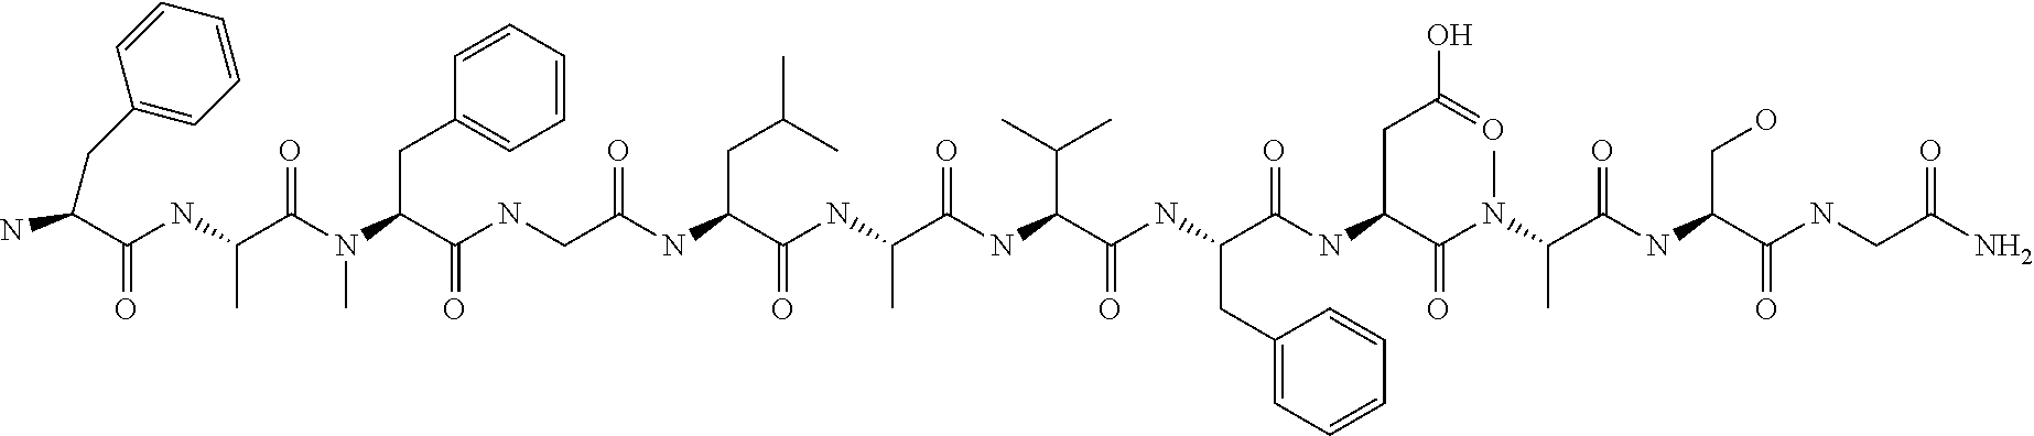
CN(C(=O)C(NC(C(CC1=CC=CC=C1)NC(C(NC(=O)C(C)NC(C(CC(C)C)NC(CNC(C(N(C)C(=O)C(NC(C(N)CC1=CC=CC=C1)=O)C)CC1=CC=CC=C1)=O)=O)=O)C(C)C)=O)=O)CC(O)=O)C(C(NC(CO)C(NCC(=O)N)=O)=O)C
